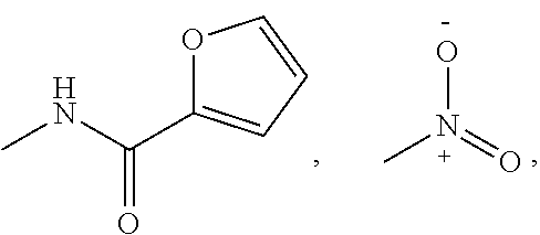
ON(=O)C.CNC(C1=CC=CO1)=O
